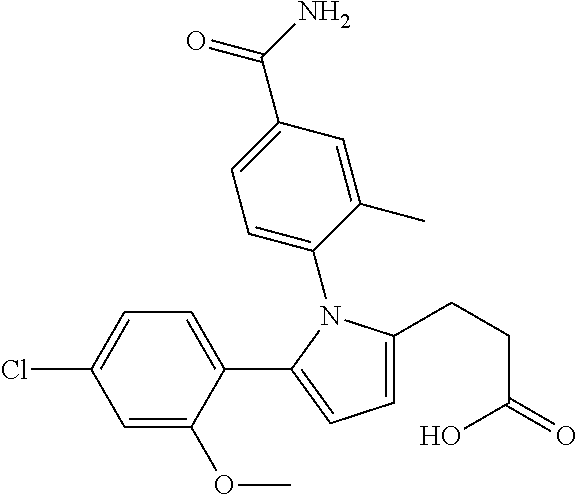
C1=C(C(=O)N)C=C(C)C(N2C(CCC(O)=O)=CC=C2C2=CC=C(Cl)C=C2OC)=C1
